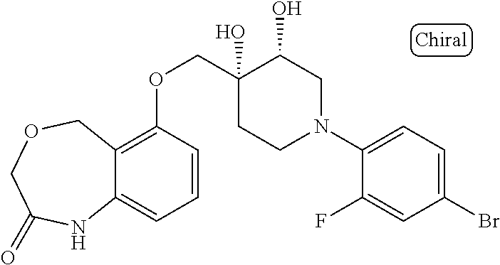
C1(N2CC(O)C(O)(COC3=C4C(=CC=C3)NC(=O)COC4)CC2)=CC=C(Br)C=C1F
